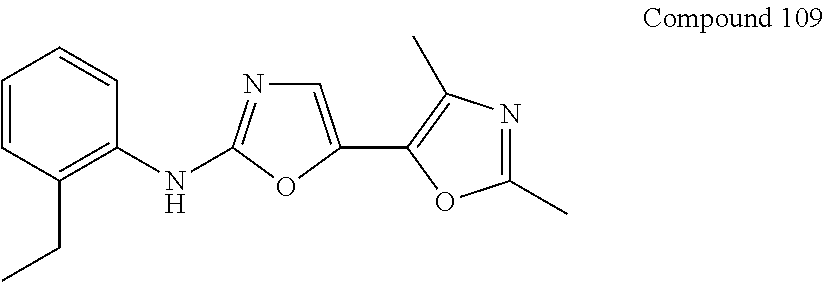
C1=CC(CC)=C(NC2=NC=C(C3=C(C)N=C(C)O3)O2)C=C1
